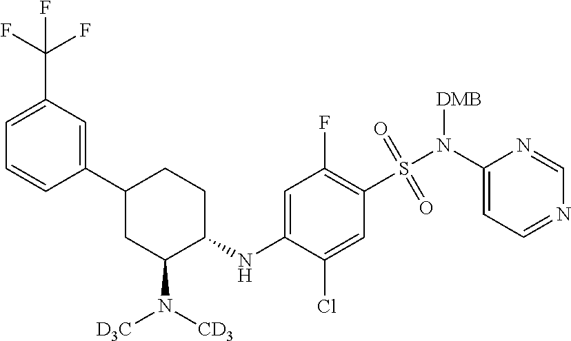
C1(NC2=CC(F)=C(S(N(C3=CC=NC=N3)[DMB])(=O)=O)C=C2Cl)CCC(C2=CC(C(F)(F)F)=CC=C2)CC1N([D3C])[CD3]
